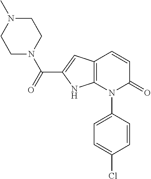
C12=C(N(C3=CC=C(Cl)C=C3)C(=O)C=C1)NC(C(=O)N1CCN(C)CC1)=C2
